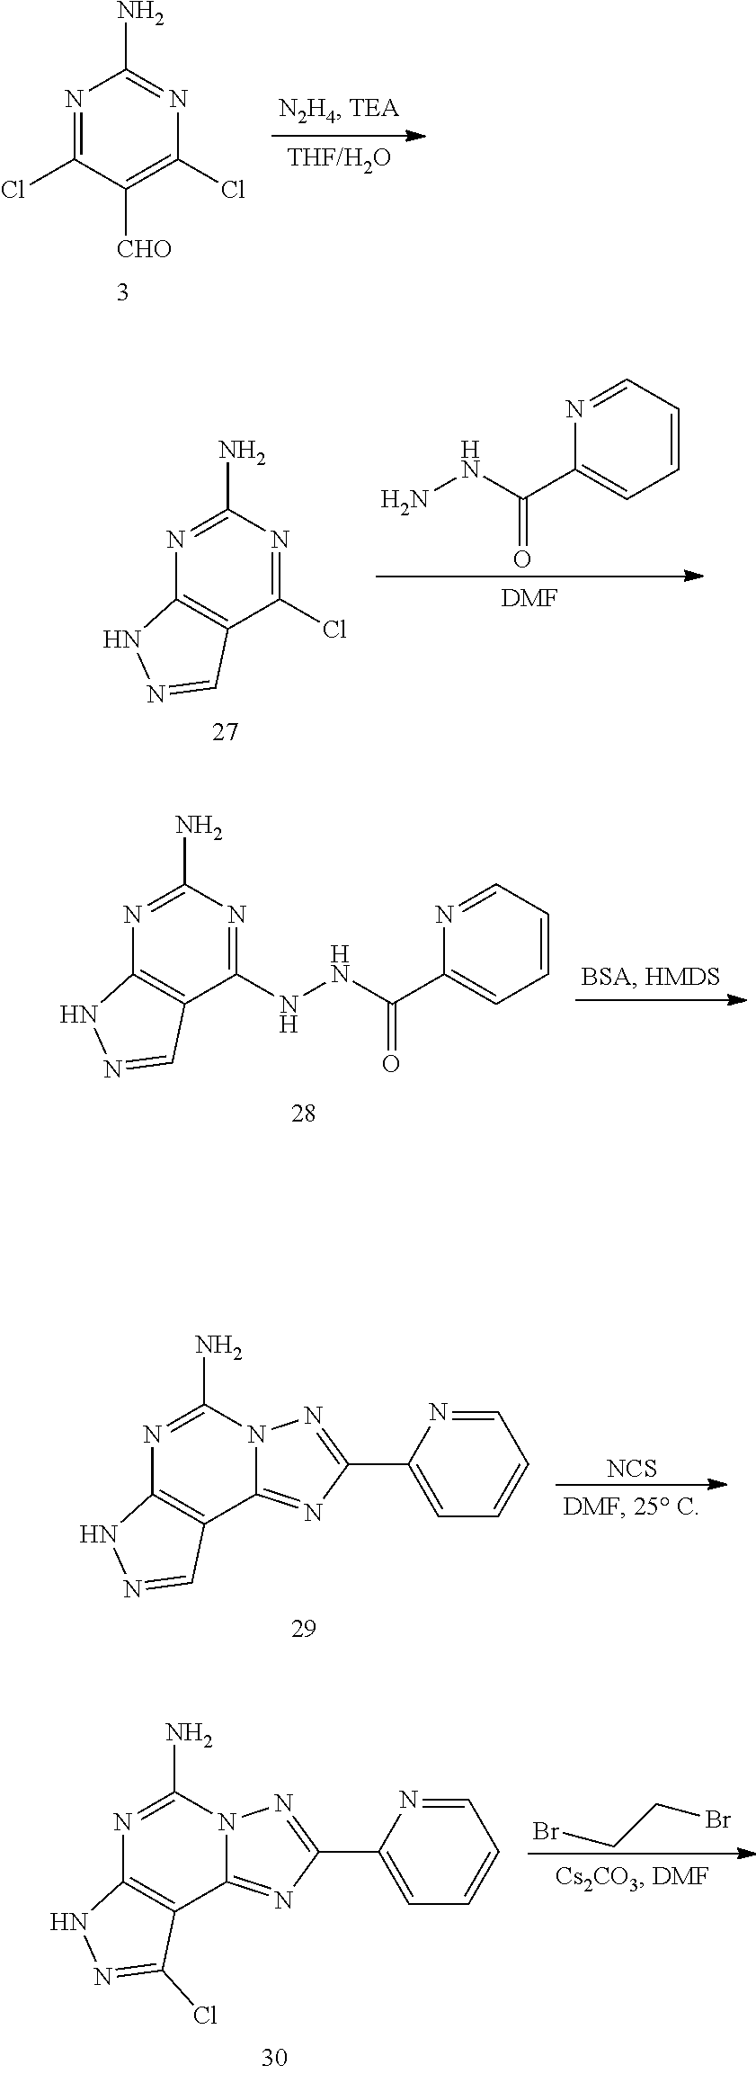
N1=C(Cl)C([CHO])=C(Cl)N=C1N.O=C(NN)C1=CC=CC=N1.[DMF].N1=C(N)N=C(Cl)C2=C1NN=C2.N1=C(N)N=C(NNC(C2=CC=CC=N2)=O)C2=C1NN=C2.[NCS].N1=C(N)N2C(=NC(C3=CC=CC=N3)=N2)C2=C1NN=C2.BrCCBr.N1=C(N)N2C(=NC(C3=CC=CC=N3)=N2)C2=C1NN=C2Cl
